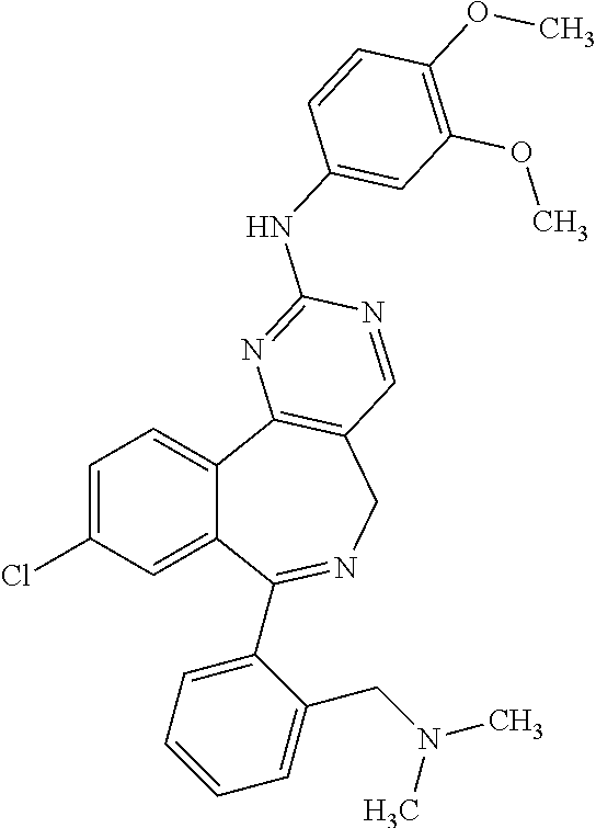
C1=C(Cl)C=C2C(=C1)C1=C(CN=C2C2=CC=CC=C2CN(C)C)C=NC(NC2=CC(OC)=C(OC)C=C2)=N1
